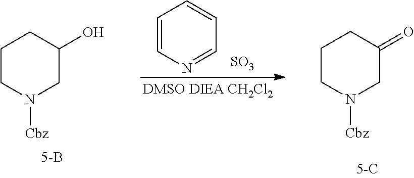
C1CN([Cbz])CC(O)C1.C1CN([Cbz])CC(=O)C1.C1=CN=CC=C1.[SO3]
